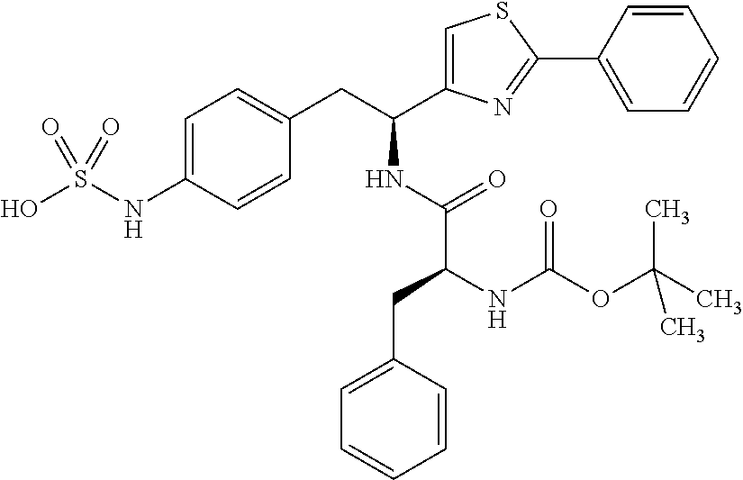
C1=C(NS(O)(=O)=O)C=CC(CC(C2=CSC(C3=CC=CC=C3)=N2)NC(C(CC2=CC=CC=C2)NC(OC(C)(C)C)=O)=O)=C1
